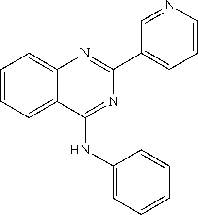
C1(C2=CC=CN=C2)=NC2=CC=CC=C2C(NC2=CC=CC=C2)=N1
